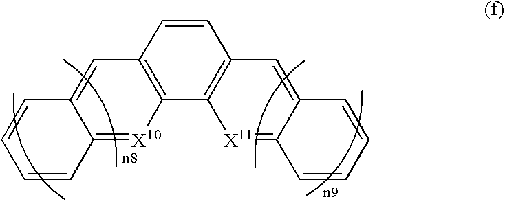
C12=C([X10]=C3C(=C1)C=CC=C3)C1=C(C=C3C(=[X11]1)C=CC=C3)C=C2
